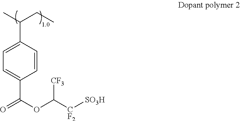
O=C(OC([CF2][SO3H])[CF3])C1=CC=C(C(C)CC)C=C1
